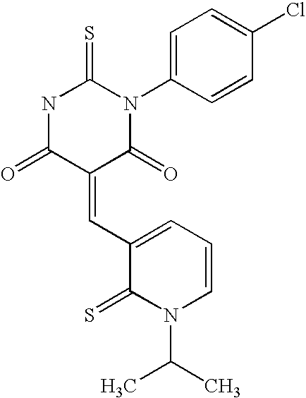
N1C(=O)C(=CC2=CC=CN(C(C)C)C2=S)C(=O)N(C2=CC=C(Cl)C=C2)C1=S
